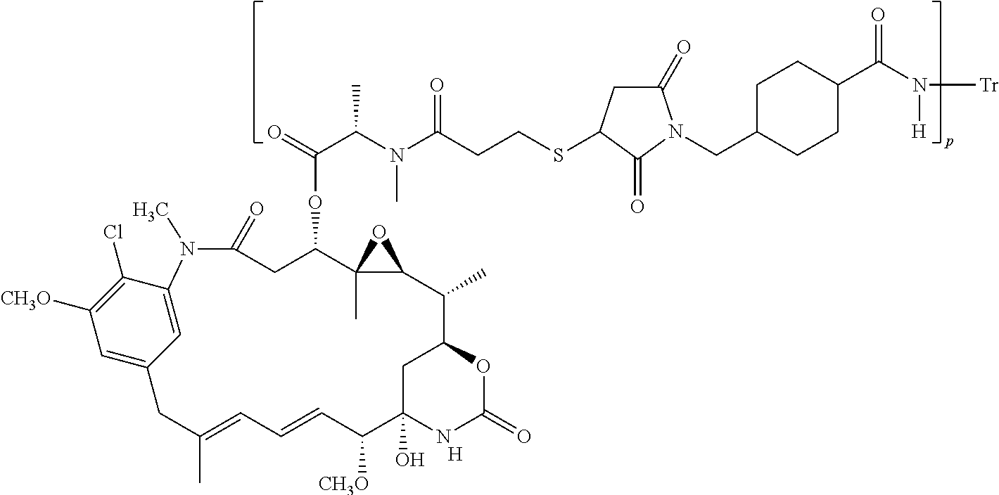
[H].C1=C2C=C(C(Cl)=C1[CH3O])N(C)C(=O)CC(OC(C(N(C(CCSC1CC(=O)N(CC3CCC(C(N([H])[Tr])=O)CC3)C1=O)=O)C)C)=O)C1(C)C(C(C)C3OC(=O)NC(O)(C([CH3O])C=CC=C(C)C2)C3)O1
